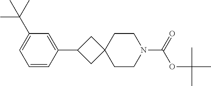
C1=CC(C2CC3(C2)CCN(C(=O)OC(C)(C)C)CC3)=CC(C(C)(C)C)=C1
